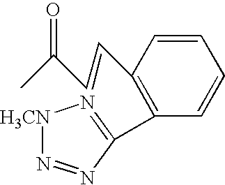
C1=CC(C=CC(C)=O)=C(C2=N[H3CN]N=N2)C=C1
